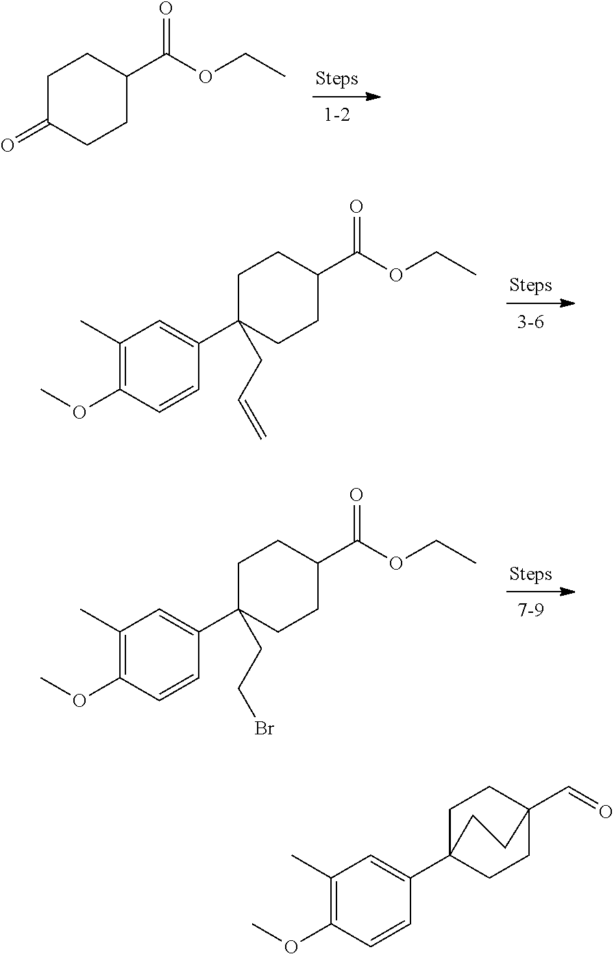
C1C(=O)CCC(C(OCC)=O)C1.C1C(C2=CC(C)=C(OC)C=C2)(CC=C)CCC(C(OCC)=O)C1.C1C(C2=CC(C)=C(OC)C=C2)(CCBr)CCC(C(OCC)=O)C1.C1C2(C3=CC(C)=C(OC)C=C3)CCC(C=O)(C1)CC2
